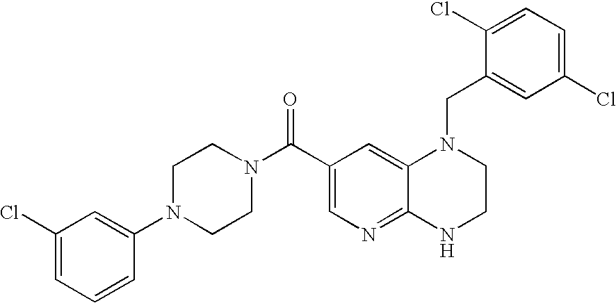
C(C1=CN=C2C(=C1)N(CC1=CC(Cl)=CC=C1Cl)CCN2)(N1CCN(C2=CC(Cl)=CC=C2)CC1)=O
